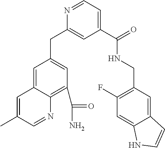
N1=CC=C(C(NCC2=C(F)C=C3C(=C2)C=CN3)=O)C=C1CC1=CC(C(N)=O)=C2C(=C1)C=C(C)C=N2
